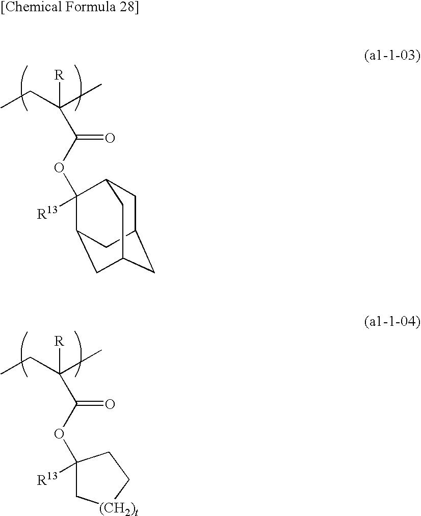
CCC(C)([R])C(OC1([R13])C2CC3CC(CC1C3)C2)=O.CCC(C)([R])C(OC1([R13])C[(CH2)t]CC1)=O
